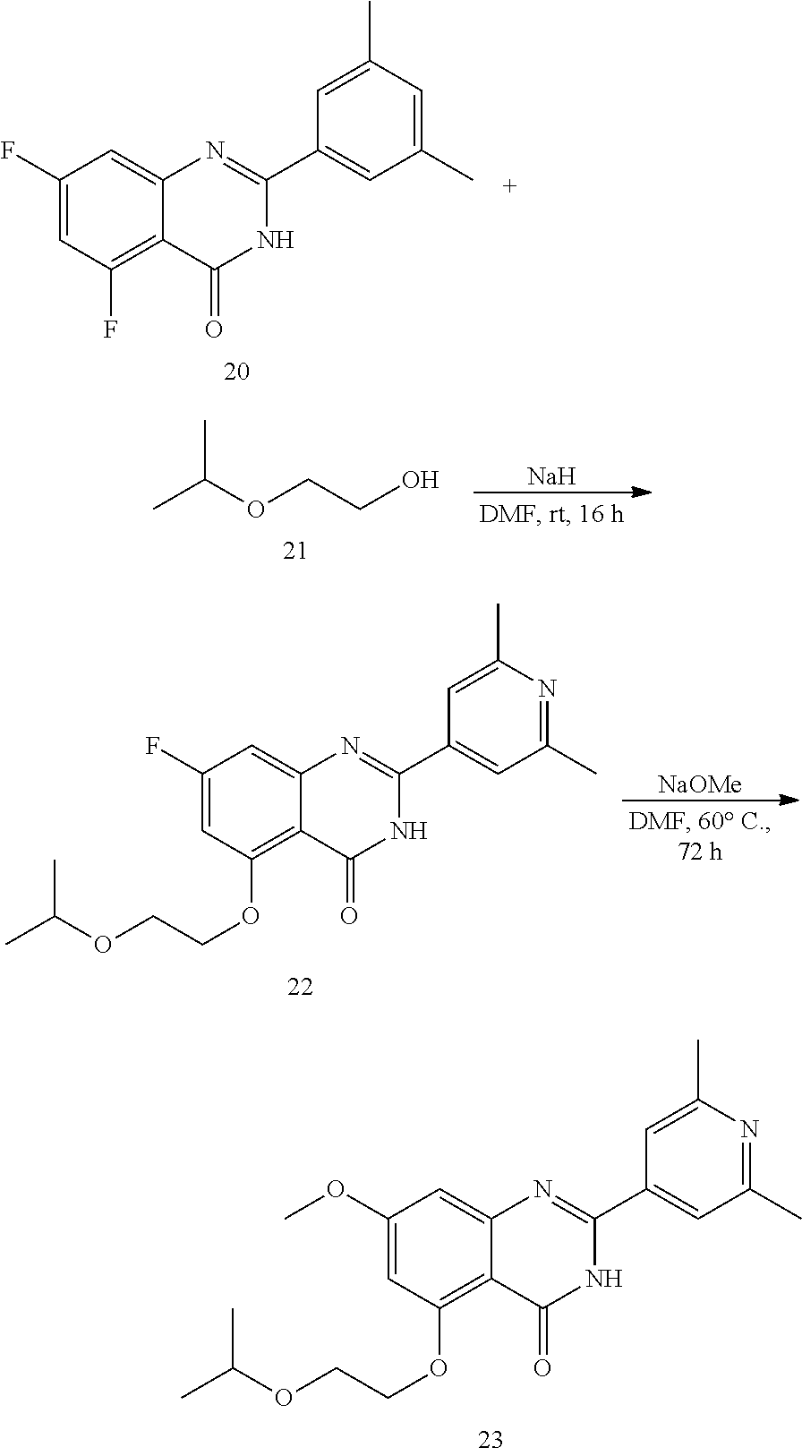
C1=C(C)C=C(C)C=C1C1=NC2=CC(F)=CC(F)=C2C(=O)N1.CC(OCCO)C.[Na].C1=C(C)N=C(C)C=C1C1=NC2=CC(OC)=CC(OCCOC(C)C)=C2C(=O)N1.[NaOMe].C1=C(C)N=C(C)C=C1C1=NC2=CC(F)=CC(OCCOC(C)C)=C2C(=O)N1
